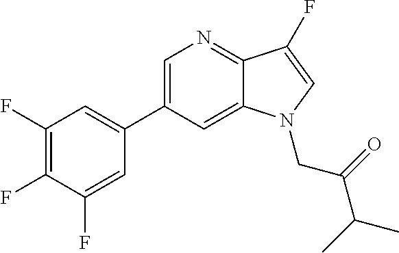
C1=C(C2=CC(F)=C(F)C(F)=C2)C=C2C(=N1)C(F)=CN2CC(C(C)C)=O
